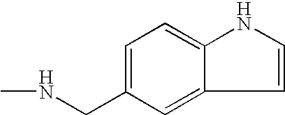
C1(CNC)=CC=C2C(=C1)C=CN2
